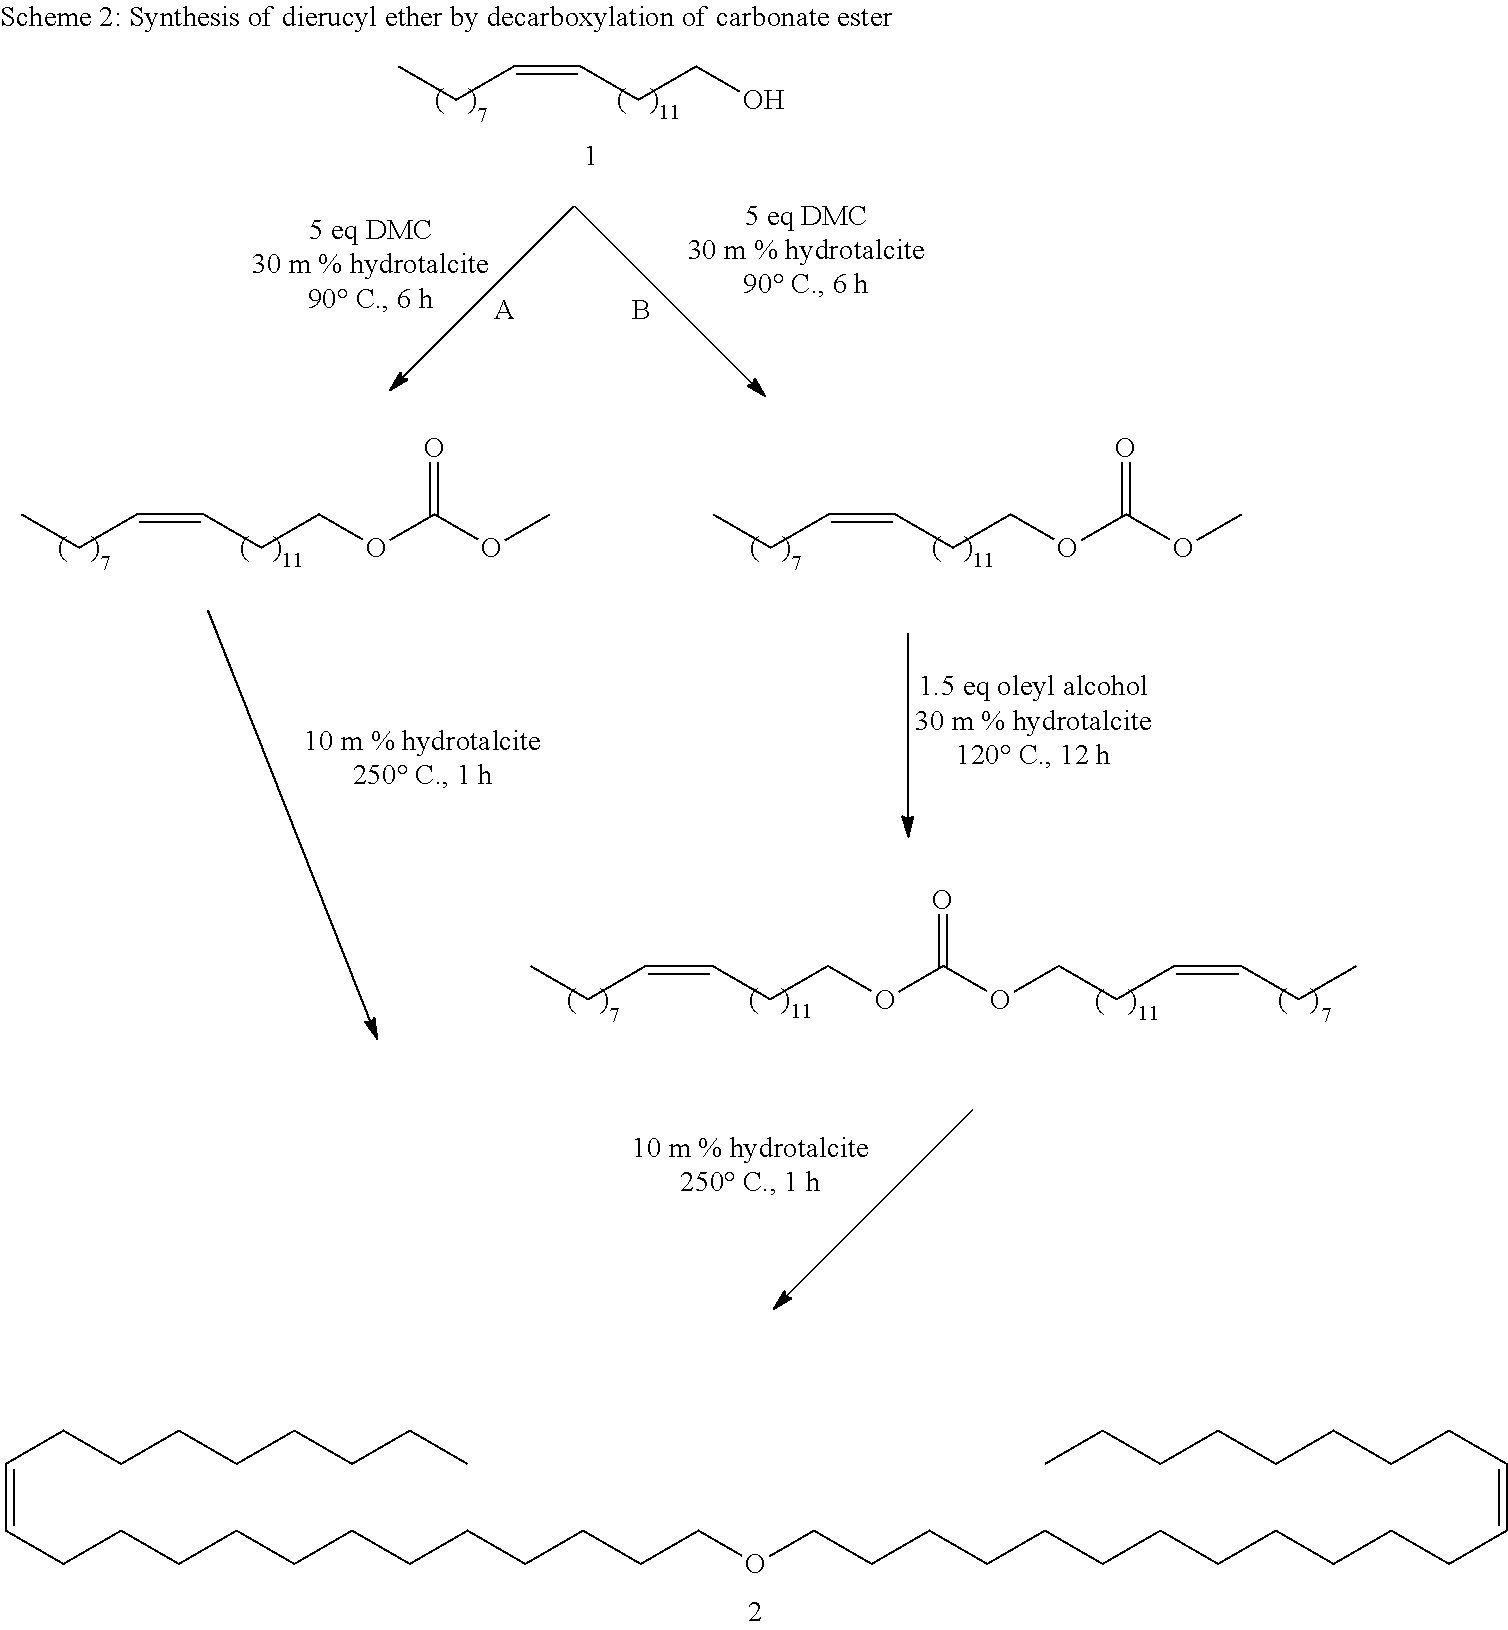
C(=CCCCCCCCCCCCCOCCCCCCCCCCCCC=CCCCCCCCC)CCCCCCCC.CCC=CCCO.B.[A].CCC=CCCOC(OC)=O.CCC=CCCOC(OC)=O.CCC=CCCOC(OCCC=CCC)=O
